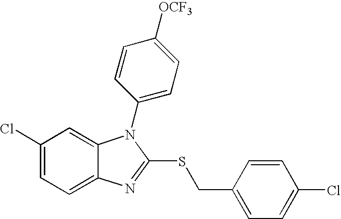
C1(Cl)=CC=C2C(=C1)N(C1=CC=C([OCF3])C=C1)C(SCC1=CC=C(Cl)C=C1)=N2
